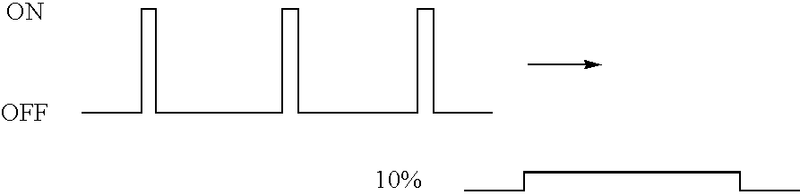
CCCCCC.[ON].[OFF].CCCCCCCCCCCCCC
